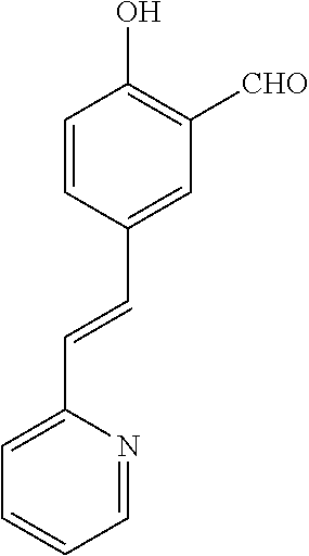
C1=CC(O)=C([CHO])C=C1C=CC1=CC=CC=N1
